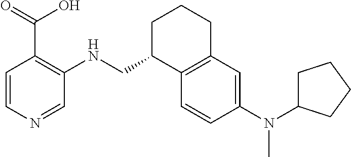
C1=CN=CC(NCC2C3=C(CCC2)C=C(N(C)C2CCCC2)C=C3)=C1C(=O)O
